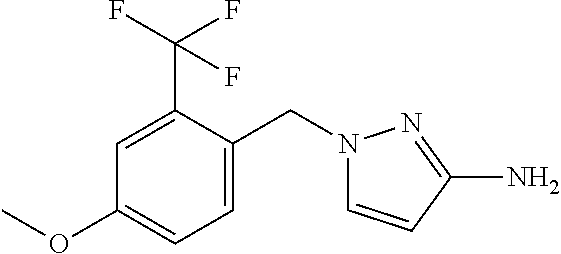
C1=C(C(F)(F)F)C(CN2C=CC(N)=N2)=CC=C1OC
